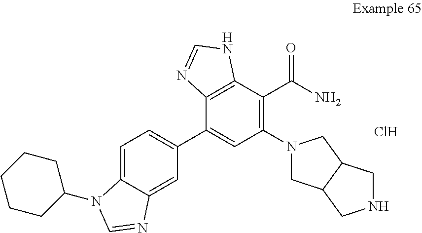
C1=C2C(=CC(C3=CC(N4CC5C(C4)CNC5)=C(C(N)=O)C4=C3N=CN4)=C1)N=CN2C1CCCCC1.Cl
